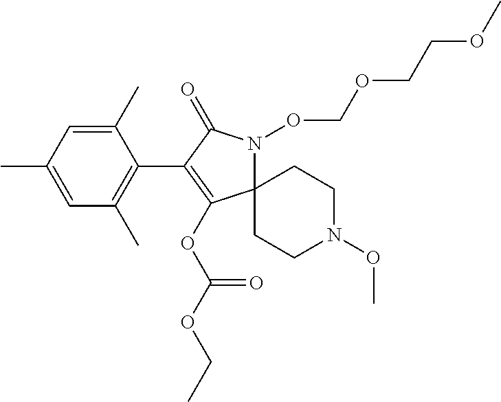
C12(N(OCOCCOC)C(=O)C(C3=C(C)C=C(C)C=C3C)=C1OC(OCC)=O)CCN(OC)CC2
